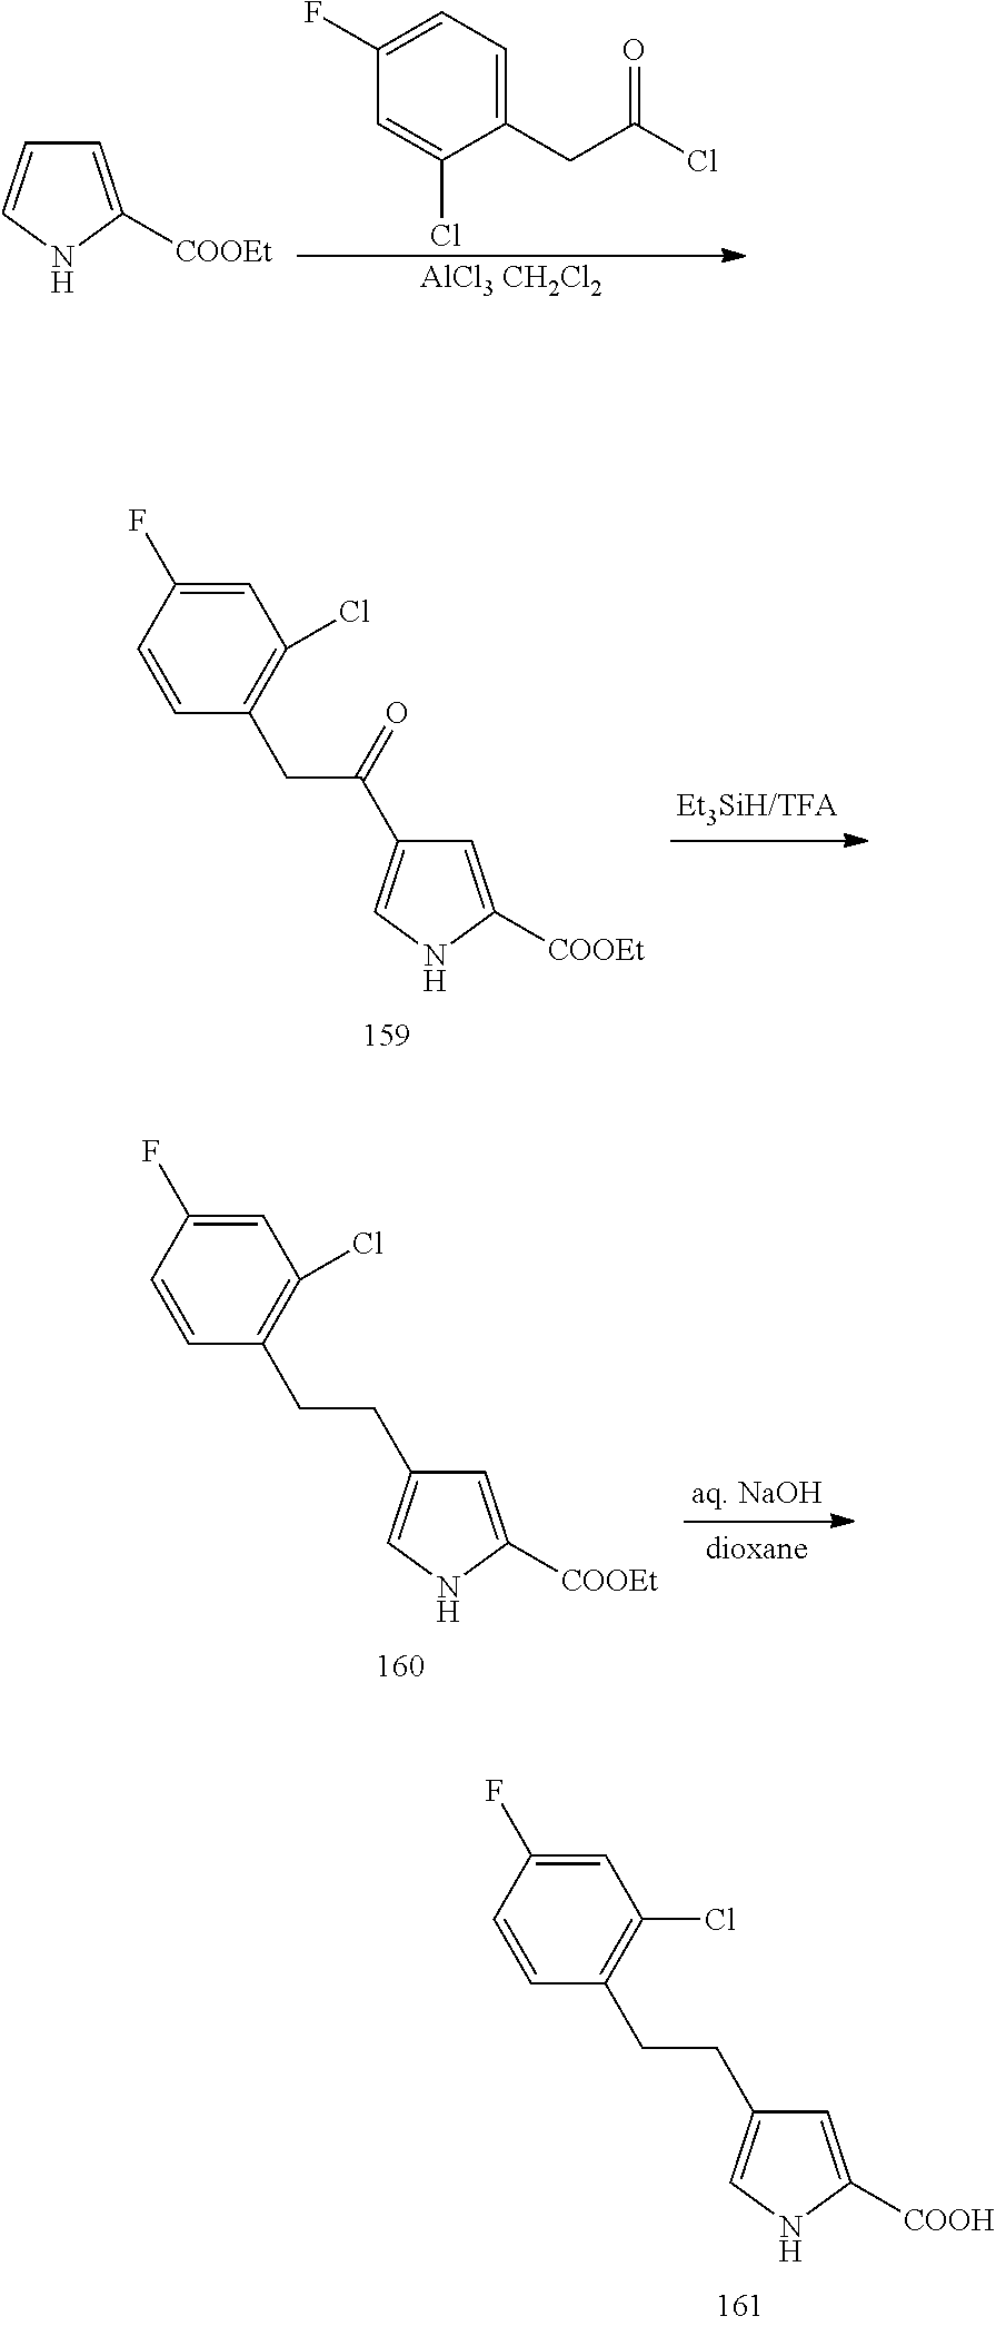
C1=C(F)C=CC(CCC2=CNC([COOH])=C2)=C1Cl.C1=C([COOEt])NC=C1.C1(F)=CC=C(CC(Cl)=O)C(Cl)=C1.[AlCl3 CH2Cl2].C1=C(F)C=CC(CC(=O)C2=CNC([COOEt])=C2)=C1Cl.C1=C(F)C=CC(CCC2=CNC([COOEt])=C2)=C1Cl
